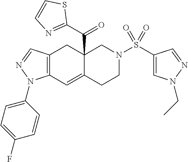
C12=C(C=C3C(C(C4=NC=CS4)=O)(C1)CN(S(C1=CN(CC)N=C1)(=O)=O)CC3)N(C1=CC=C(F)C=C1)N=C2
